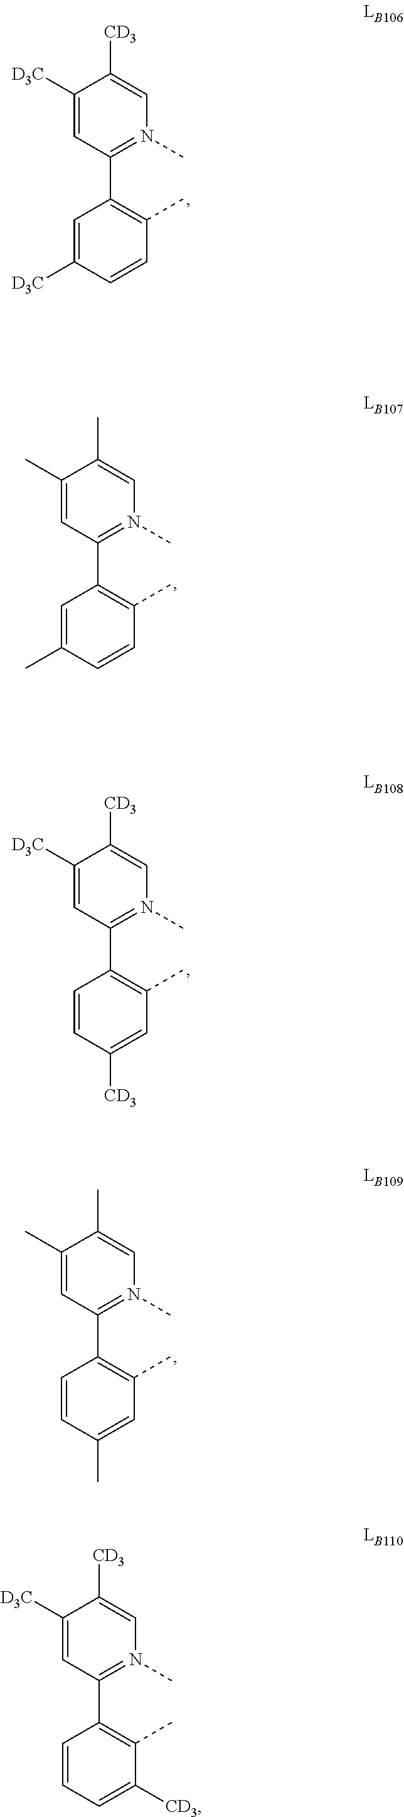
C1([D3C])=CC(C2=C(C)C=CC([D3C])=C2)=N(C)C=C1[CD3].C1([D3C])=CC(C2=C(C)C=C([CD3])C=C2)=N(C)C=C1[CD3].C1(C)=CC(C2=C(C)C=C(C)C=C2)=N(C)C=C1C.C1(C)=CC(C2=C(C)C=CC(C)=C2)=N(C)C=C1C.C1([D3C])=CC(C2=C(C)C([CD3])=CC=C2)=N(C)C=C1[CD3]
